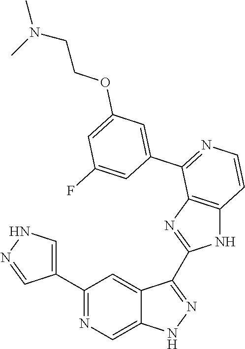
C1(C2=CNN=C2)=NC=C2C(=C1)C(C1=NC3=C(N1)C=CN=C3C1=CC(OCCN(C)C)=CC(F)=C1)=NN2
